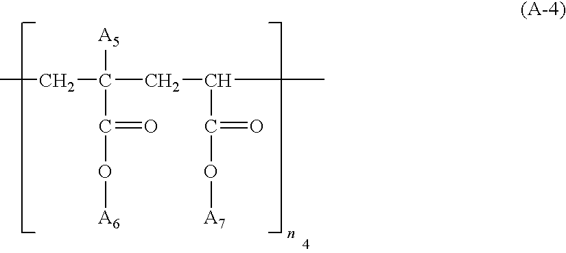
CCC([A5])(CC(C)C(=O)O[A7])C(=O)O[A6]
